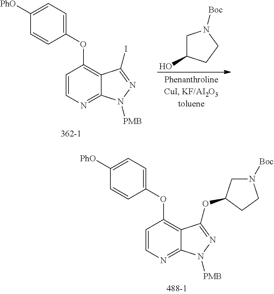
C1=CN=C2C(=C1OC1=CC=C([PhO])C=C1)C(I)=NN2[PMB].C1C(O)CCN1[Boc].C1=CN=C2C(=C1OC1=CC=C([PhO])C=C1)C(OC1CN([Boc])CC1)=NN2[PMB]
